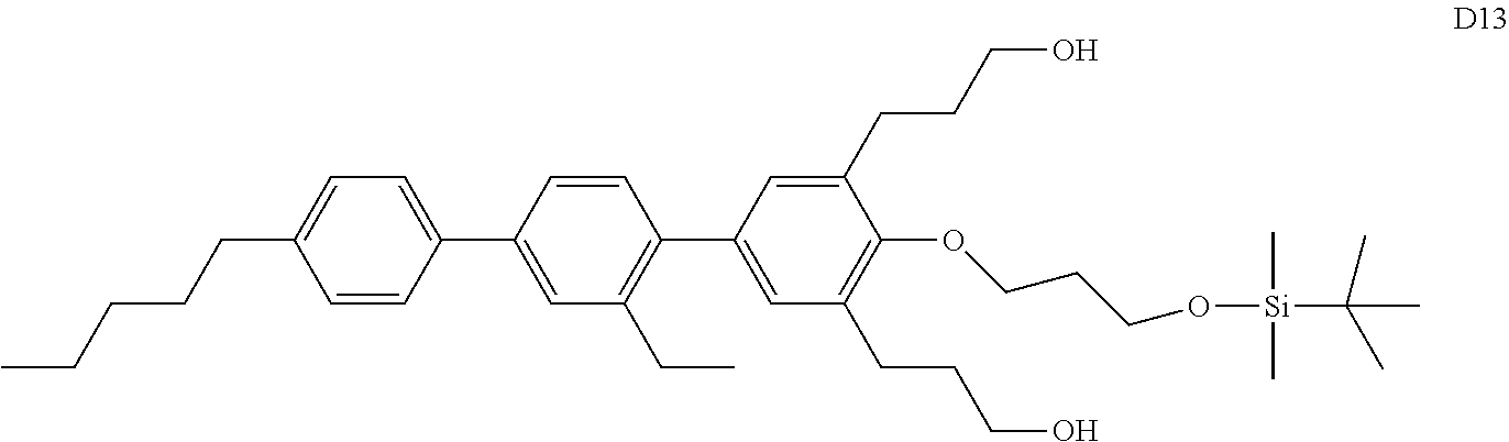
C1=CC(C2=CC(CC)=C(C3=CC(CCCO)=C(OCCCO[Si](C(C)(C)C)(C)C)C(CCCO)=C3)C=C2)=CC=C1CCCCC
